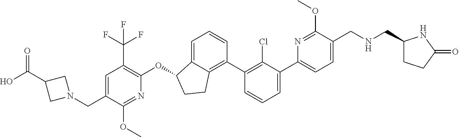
C(C1=CC(C(F)(F)F)=C(OC2C3=CC=CC(C4=C(Cl)C(C5=CC=C(CNCC6CCC(=O)N6)C(OC)=N5)=CC=C4)=C3CC2)N=C1OC)N1CC(C(O)=O)C1
